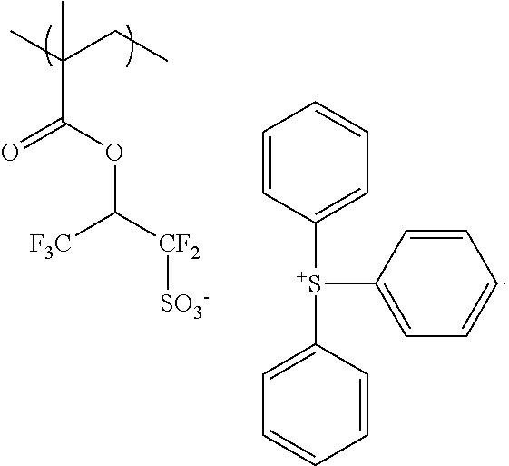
CC(CC)(C)C(OC([CF2][SO3-])[F3C])=O.C1([S+](C2=CC=CC=C2)C2=CC=CC=C2)=CC=CC=C1
